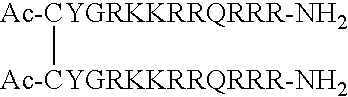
[Ac-CYGRKKRRQRRR-NH2][Ac-CYGRKKRRQRRR-NH2]
